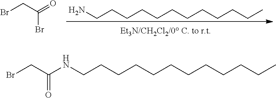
BrCC(=O)Br.NCCCCCCCCCCCC.C(CCCCCCCCCCC)NC(=O)CBr
